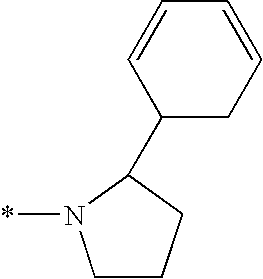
C1=CC=CCC1C1CCCN1*
